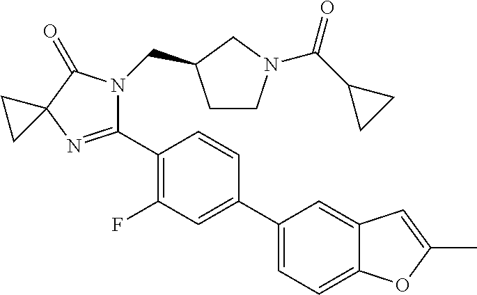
C12=CC(C3=CC(F)=C(C4=NC5(C(=O)N4CC4CCN(C(C6CC6)=O)C4)CC5)C=C3)=CC=C1OC(C)=C2
